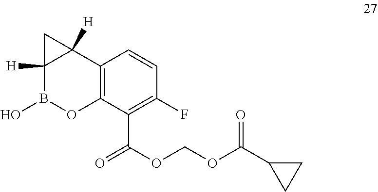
C1(C(OCOC(C2=C(F)C=CC3=C2OB(O)C2([H])C3([H])C2)=O)=O)CC1
